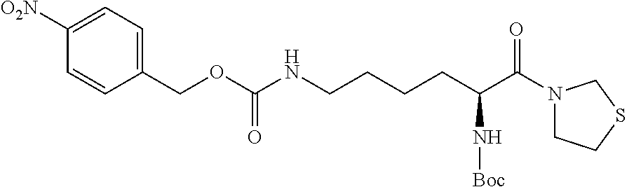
C1(COC(NCCCCC(C(N2CCSC2)=O)N[Boc])=O)=CC=C([O2N])C=C1
